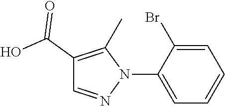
C1(C(O)=O)=C(C)N(C2=CC=CC=C2Br)N=C1
